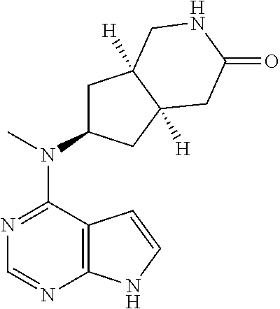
C12=C(N=CN=C1N(C)C1CC3([H])C([H])(C1)CC(=O)NC3)NC=C2
